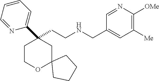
C(CNCC1=CC([Me])=C([OMe])N=C1)C1(C2=CC=CC=N2)CCOC2(C1)CCCC2
